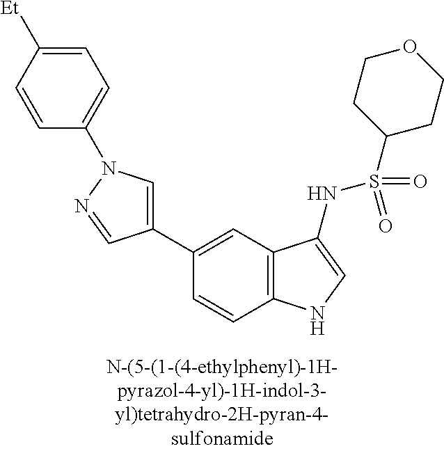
C1(C2=CN(C3=CC=C([Et])C=C3)N=C2)=CC2=C(C=C1)NC=C2NS(=O)(=O)C1CCOCC1
